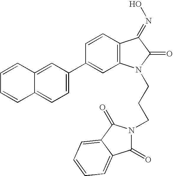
C12=CC(C3=CC4=C(C=C3)C(=NO)C(=O)N4CCCN3C(=O)C4=CC=CC=C4C3=O)=CC=C1C=CC=C2
